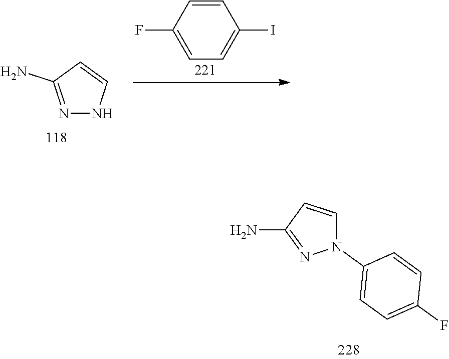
NC1=NN(C2=CC=C(F)C=C2)C=C1.C1=CC(I)=CC=C1F.N1=C(N)C=CN1
